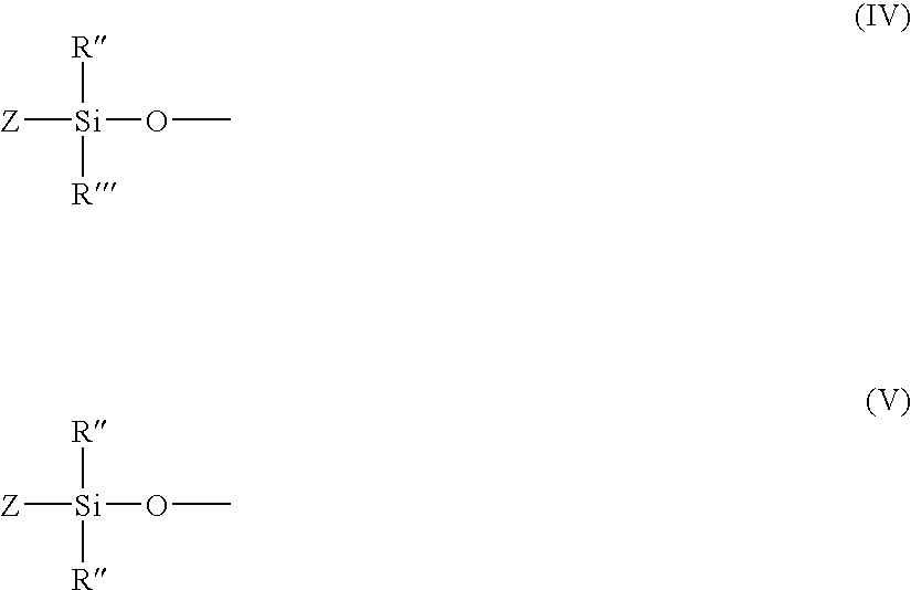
[R][Si]([Z])([R])OC.[R][Si]([Z])([R])OC
